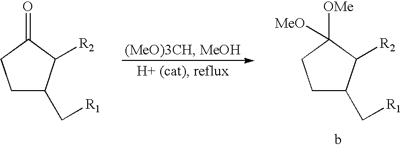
C1C(C[R1])C([R2])C([OMe])([MeO])C1.C1C(C[R1])C([R2])C(=O)C1
